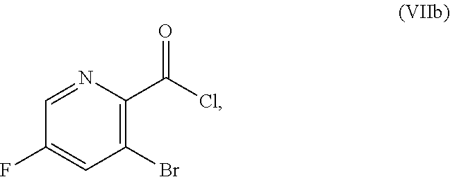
C1=C(F)C=NC(C(=O)Cl)=C1Br
